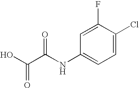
C1=C(Cl)C(F)=CC(NC(C(O)=O)=O)=C1
